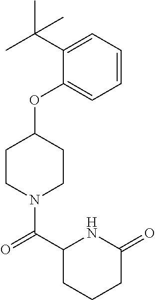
N1(C(C2CCCC(=O)N2)=O)CCC(OC2=CC=CC=C2C(C)(C)C)CC1
